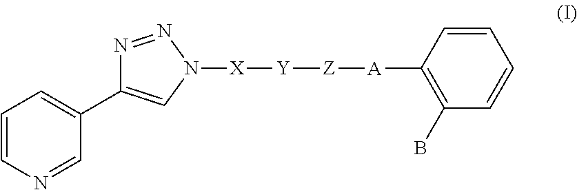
C1=CN=CC(C2=CN([X][Y][Z][A]C3=C(B)C=CC=C3)N=N2)=C1
